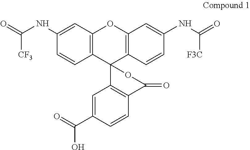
C1(NC(=O)[CF3])=CC2=C(C=C1)C1(C3=C(O2)C=C(NC(=O)[F3C])C=C3)C2=C(C(=O)O1)C=CC(C(=O)O)=C2
